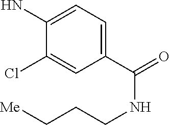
C1(C(=O)NCCC[Me])=CC=C(N)C(Cl)=C1
